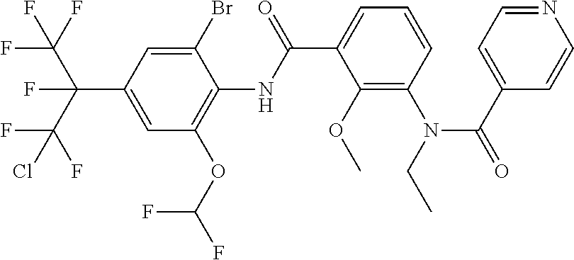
C1=C(C(C(F)(F)F)(F)C(F)(Cl)F)C=C(Br)C(NC(=O)C2=CC=CC(N(CC)C(C3=CC=NC=C3)=O)=C2OC)=C1OC(F)F
